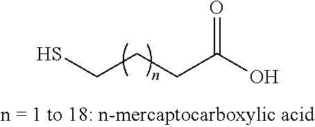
C(CCC(O)=O)S
